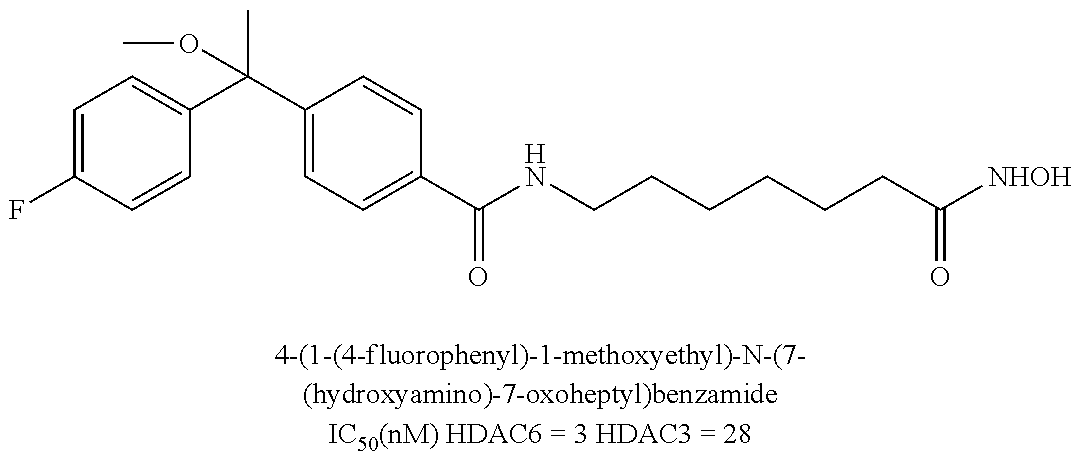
C1=C(F)C=CC(C(C2=CC=C(C(NCCCCCCC([NHOH])=O)=O)C=C2)(C)OC)=C1
